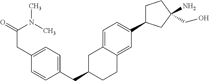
C(C1CCC2=CC(C3CCC(N)(CO)C3)=CC=C2C1)C1=CC=C(CC(N(C)C)=O)C=C1
